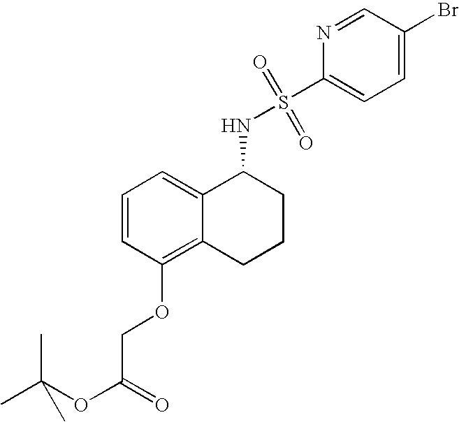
C1=CC=C2C(=C1OCC(OC(C)(C)C)=O)CCCC2NS(C1=CC=C(Br)C=N1)(=O)=O
